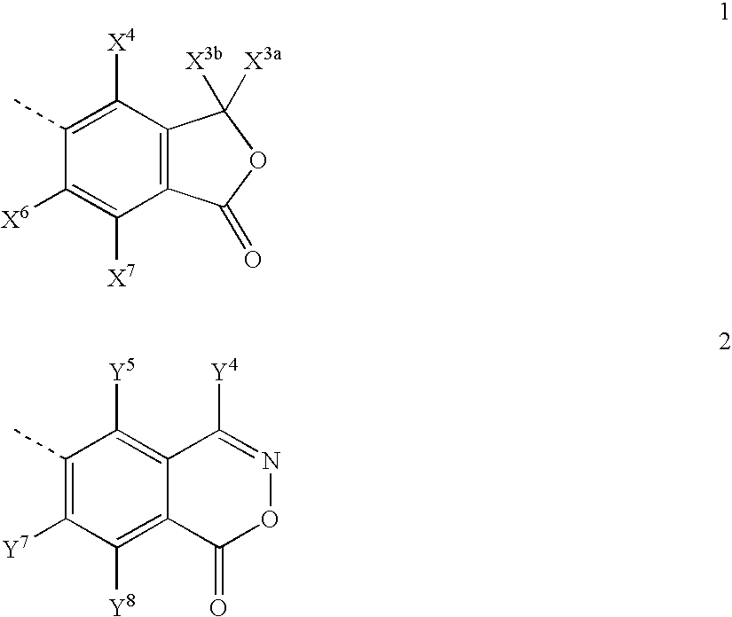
C12=C(C([X4])=C(C)C([X6])=C1[X7])C([X3b])([X3a])OC2=O.C12=C([Y8])C([Y7])=C(C)C([Y5])=C1C([Y4])=NOC2=O
